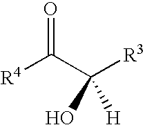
[R4]C(C([R3])(O)[H])=O
